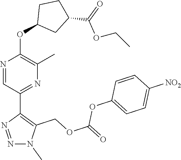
N1=CC(C2=C(COC(=O)OC3=CC=C([NO2])C=C3)N(C)N=N2)=NC(C)=C1OC1CC(C(OCC)=O)CC1
